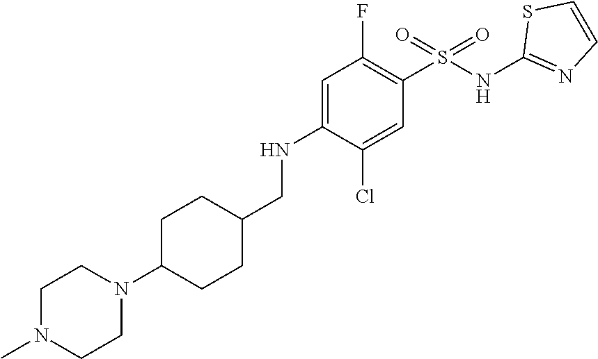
C1=C(NCC2CCC(N3CCN(C)CC3)CC2)C(Cl)=CC(S(NC2=NC=CS2)(=O)=O)=C1F
